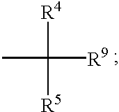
CC([R4])([R5])[R9]
